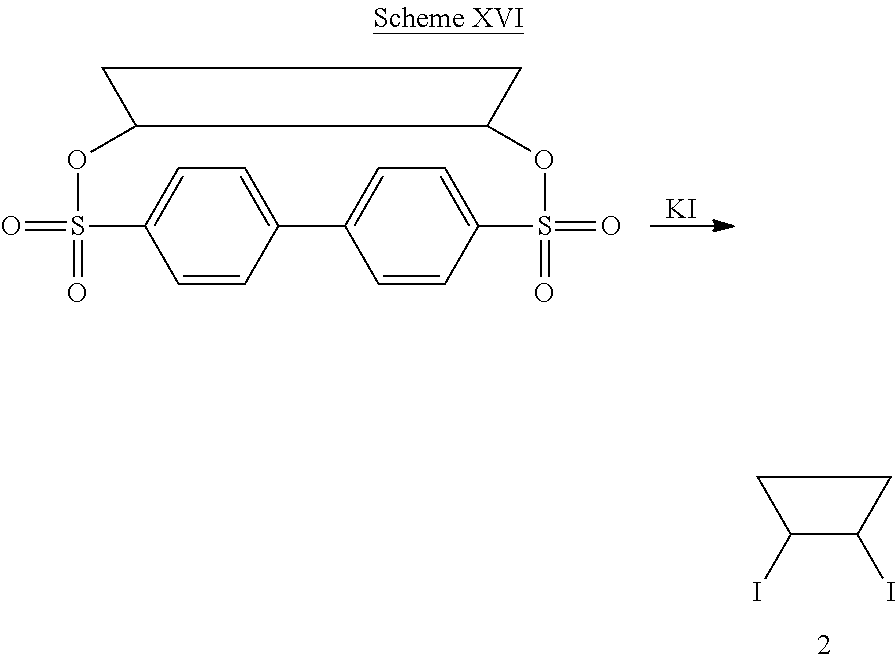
C1=CC2=CC=C1S(=O)(=O)OC1C(OS(=O)(=O)C3=CC=C2C=C3)CC1.[KI].C1(I)C(I)CC1
